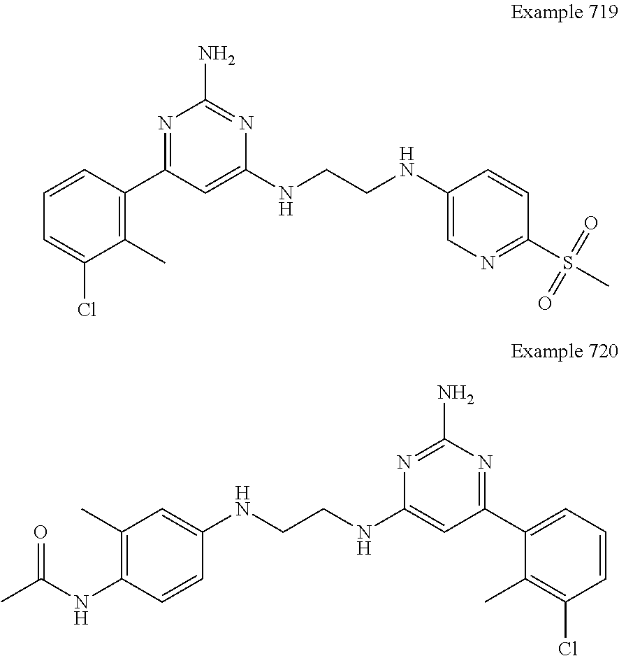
C(NC1=CC(C2=C(C)C(Cl)=CC=C2)=NC(N)=N1)CNC1=CN=C(S(C)(=O)=O)C=C1.C(NC1=CC(C2=CC=CC(Cl)=C2C)=NC(N)=N1)CNC1=CC(C)=C(NC(C)=O)C=C1
